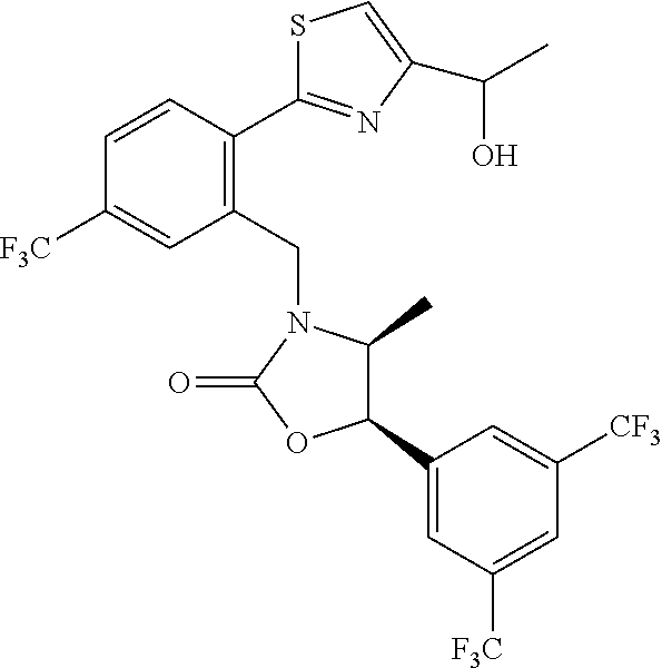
C1(CN2C(C)C(C3=CC([F3C])=CC([CF3])=C3)OC2=O)=C(C2=NC(C(O)C)=CS2)C=CC([F3C])=C1
